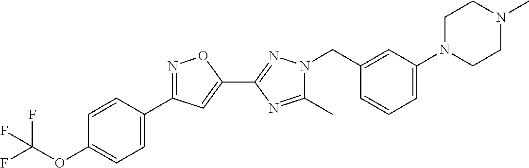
C1(C)=NC(C2=CC(C3=CC=C(OC(F)(F)F)C=C3)=NO2)=NN1CC1=CC(N2CCN(C)CC2)=CC=C1
